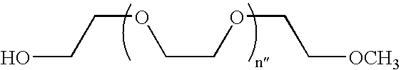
OCCOCCOCC[OCH3]
